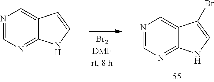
N1=CN=C2C(=C1)C(Br)=CN2.N1=CN=C2C(=C1)C=CN2
